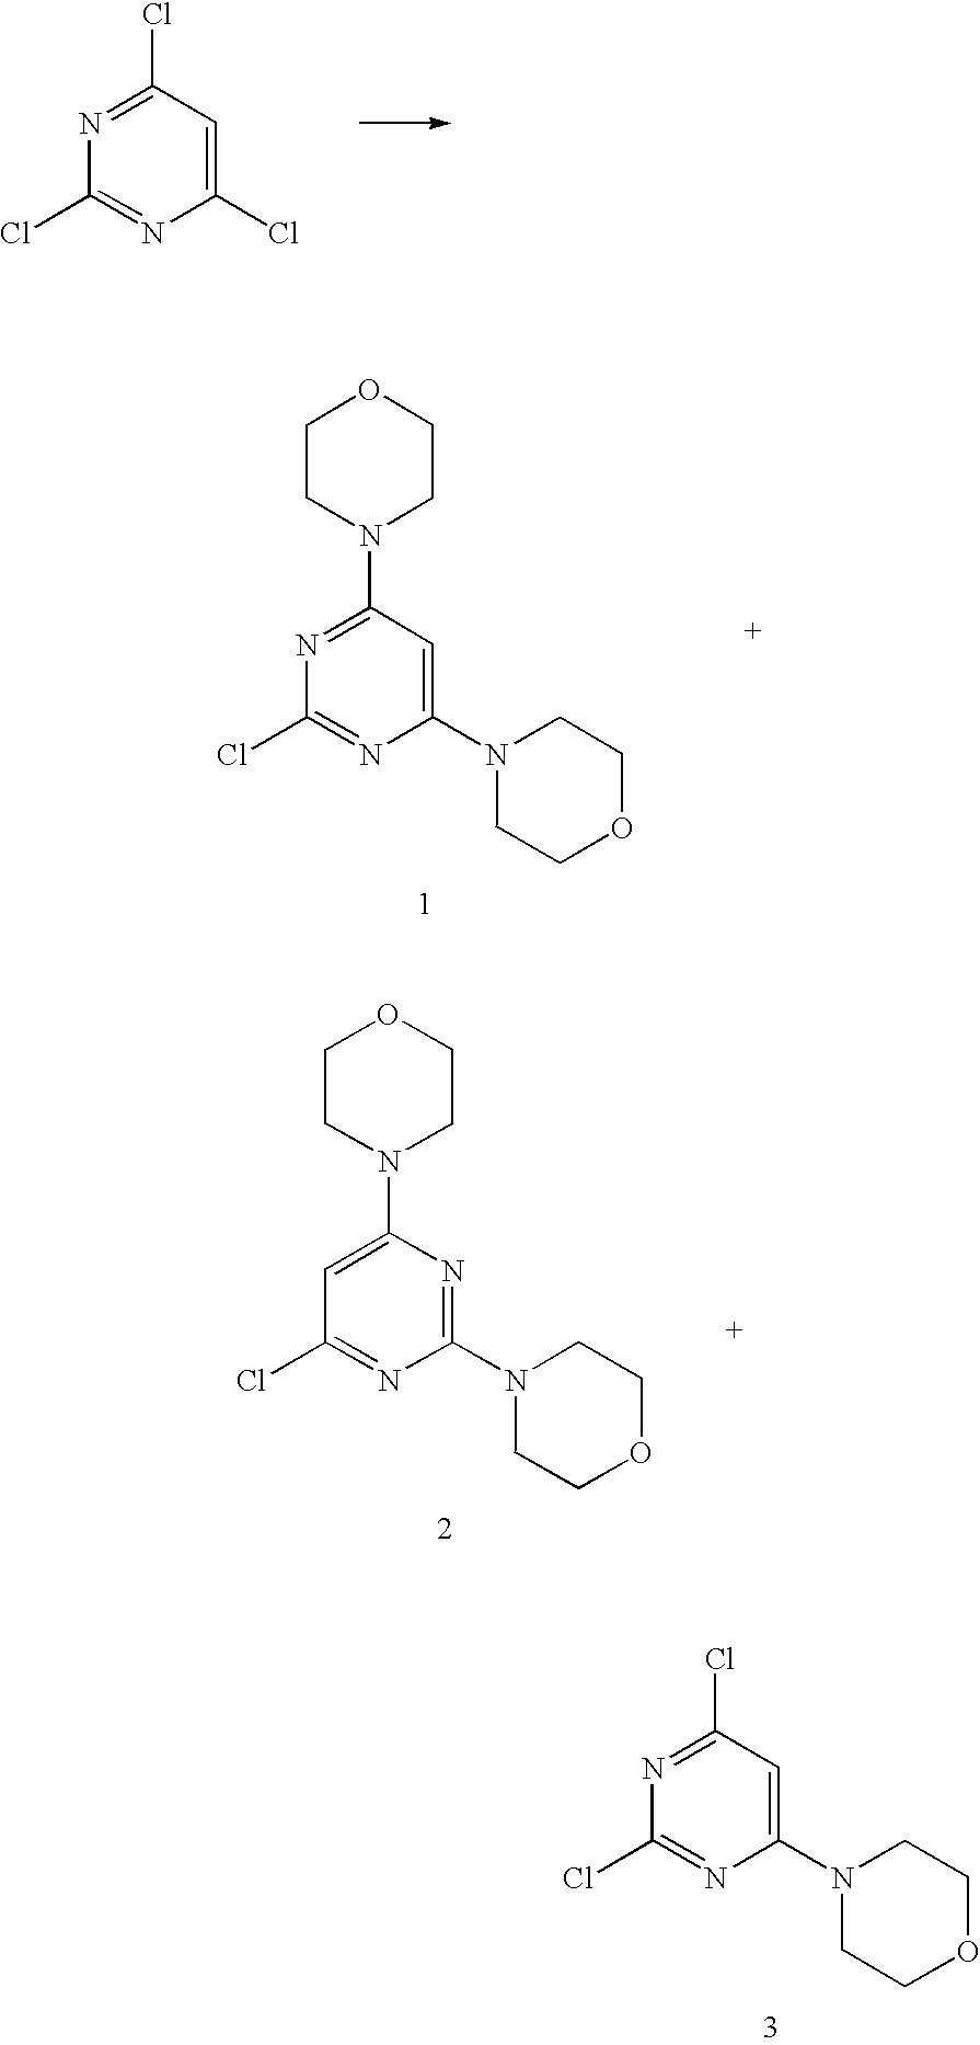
N1=C(Cl)C=C(N2CCOCC2)N=C1Cl.N1=C(Cl)C=C(Cl)N=C1Cl.N1=C(N2CCOCC2)C=C(N2CCOCC2)N=C1Cl.C1=C(N2CCOCC2)N=C(N2CCOCC2)N=C1Cl
